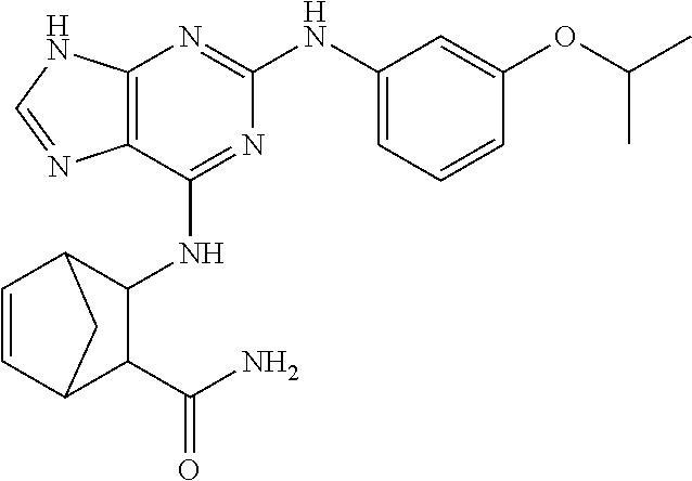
C12=C(N=C(NC3=CC=CC(OC(C)C)=C3)N=C1NC1C3C=CC(C1C(N)=O)C3)NC=N2
